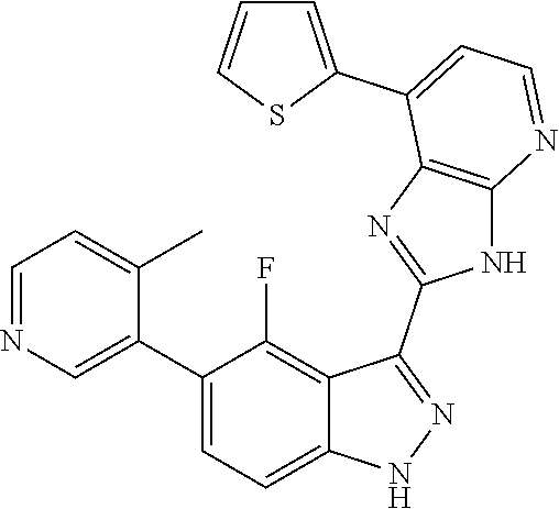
C1=NC=C(C2=CC=C3C(=C2F)C(C2=NC4=C(N2)N=CC=C4C2=CC=CS2)=NN3)C(C)=C1
